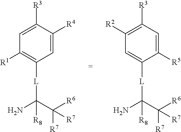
C1=C([R3])C([R4])=CC([L]C(N)(C([R6])([R7])[R7])[R8])=C1[R1].C1([R2])=C([R3])C=C([R5])C([L]C(N)(C([R6])([R7])[R7])[R8])=C1
